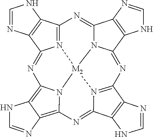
N12=C3C4=C(C1=NC1=C5C(=C6N1[M2]21N2C(=N3)C3=C(C2=NC2=N1C(=N6)C1=C2N=CN1)NC=N3)N=CN5)N=CN4
